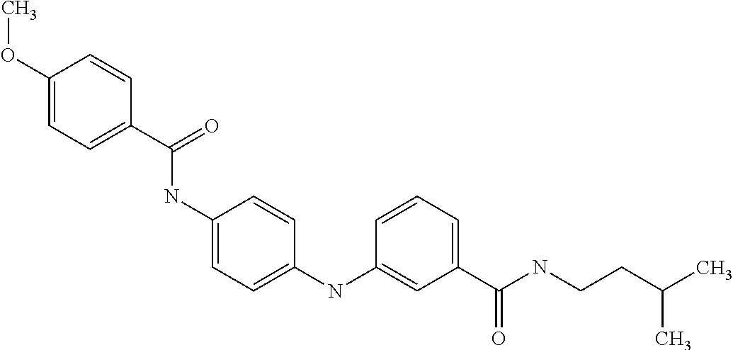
C1(OC)=CC=C(C(=O)NC2=CC=C(NC3=CC(C(NCCC(C)C)=O)=CC=C3)C=C2)C=C1
